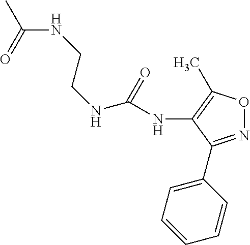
C(=O)(C)NCCNC(=O)NC1=C(C)ON=C1C1=CC=CC=C1
